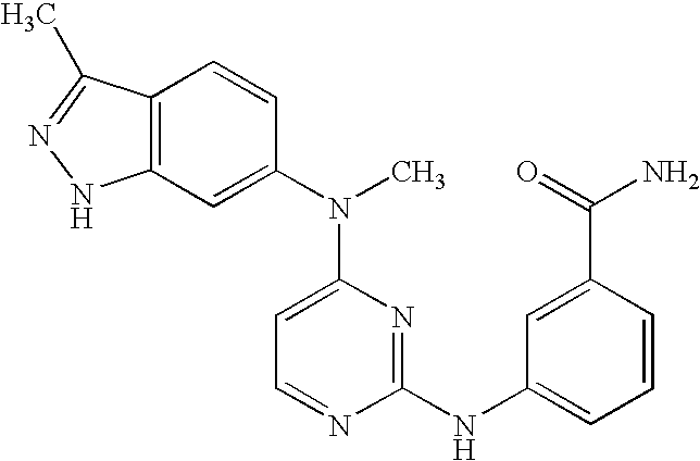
C12=C(C=C(N(C3=CC=NC(NC4=CC=CC(C(N)=O)=C4)=N3)C)C=C1)NN=C2C
